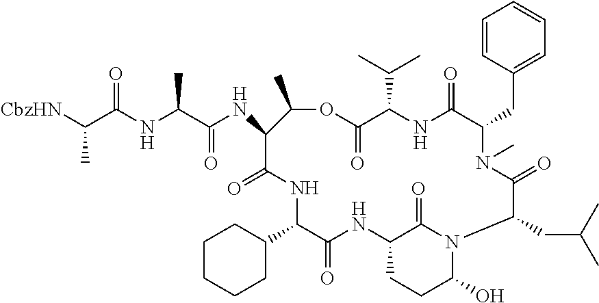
C1=CC(CC2N(C)C(=O)C(CC(C)C)N3C(O)CCC(NC(=O)C(C4CCCCC4)NC(=O)C(NC(C(NC(C([CbzHN])C)=O)C)=O)C(C)OC(=O)C(C(C)C)NC2=O)C3=O)=CC=C1
